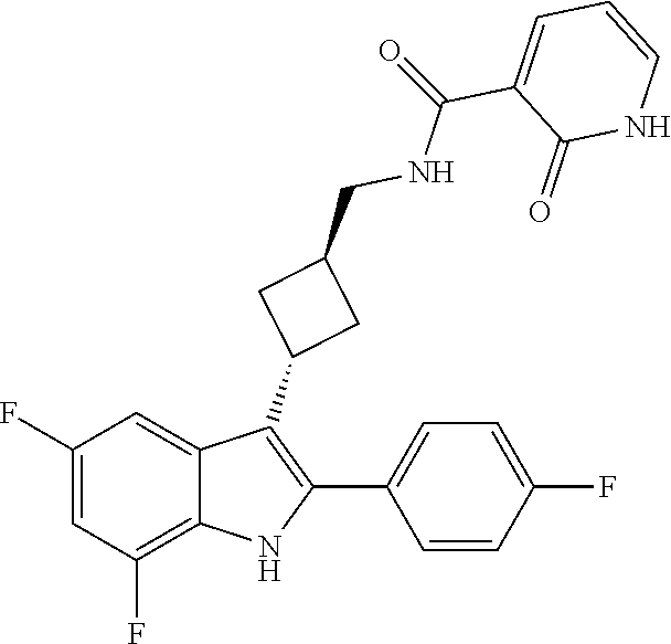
C1(C(NCC2CC(C3=C(C4=CC=C(F)C=C4)NC4=C(F)C=C(F)C=C34)C2)=O)=CC=CNC1=O
